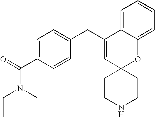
C1(CC2=CC3(OC4=CC=CC=C24)CCNCC3)=CC=C(C(=O)N(CC)CC)C=C1
